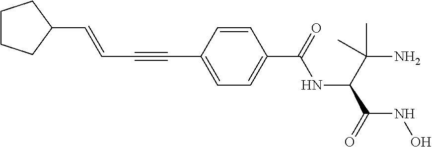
C1=C(C#CC=CC2CCCC2)C=CC(C(=O)NC(C(C)(N)C)C(=O)NO)=C1
